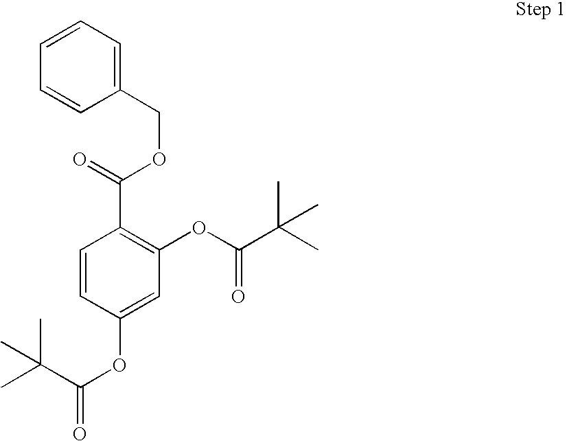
C1=CC(OC(C(C)(C)C)=O)=CC(OC(C(C)(C)C)=O)=C1C(=O)OCC1=CC=CC=C1
